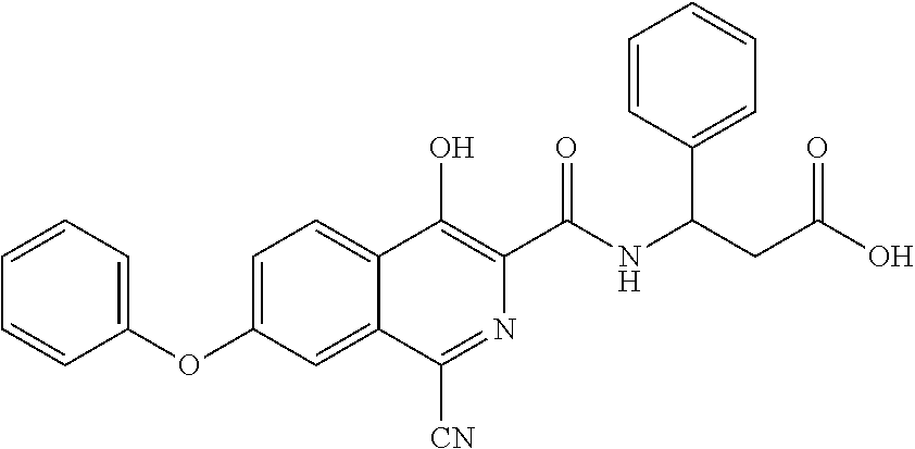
C1=CC=C(OC2=CC=C3C(=C2)C([CN])=NC(C(NC(CC(O)=O)C2=CC=CC=C2)=O)=C3O)C=C1
